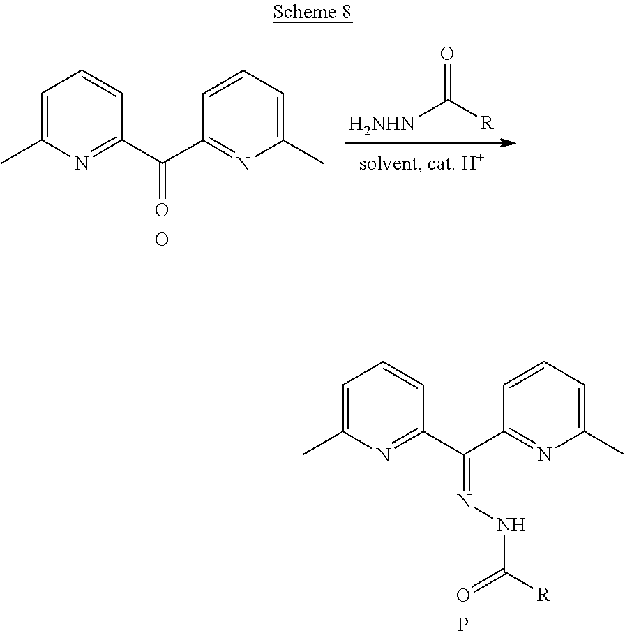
[H2NHN]C(=O)[R].C1=C(C)N=C(C(C2=NC(C)=CC=C2)=O)C=C1.O.C1=C(C)N=C(C(C2=NC(C)=CC=C2)=NNC(=O)[R])C=C1.P
